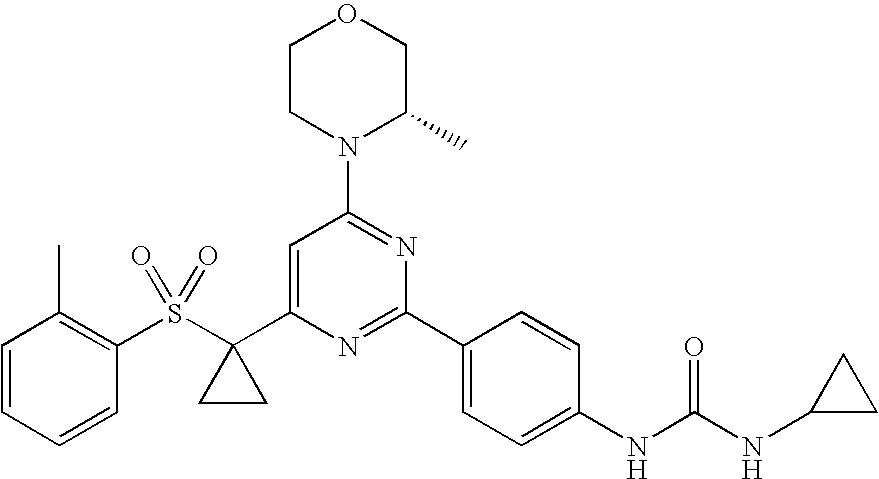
C1(S(=O)(=O)C2(C3=CC(N4C(C)COCC4)=NC(C4=CC=C(NC(NC5CC5)=O)C=C4)=N3)CC2)=C(C)C=CC=C1
